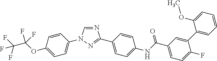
N1=CN(C2=CC=C(OC(F)(F)C(F)(F)F)C=C2)N=C1C1=CC=C(NC(C2=CC=C(F)C(C3=CC=CC=C3OC)=C2)=O)C=C1
